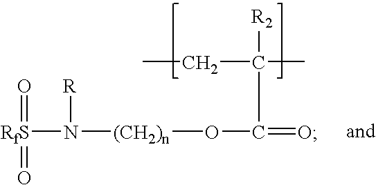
[R2]C(C)(CC)C(=O)O[(CH2)n]N([R])[RfS](=O)=O
